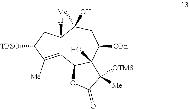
C12([H])C(=C([Me])C([TBSO])C1)C1C(O)(C([OBn])CC2([Me])O)C([OTMS])([Me])C(=O)O1
